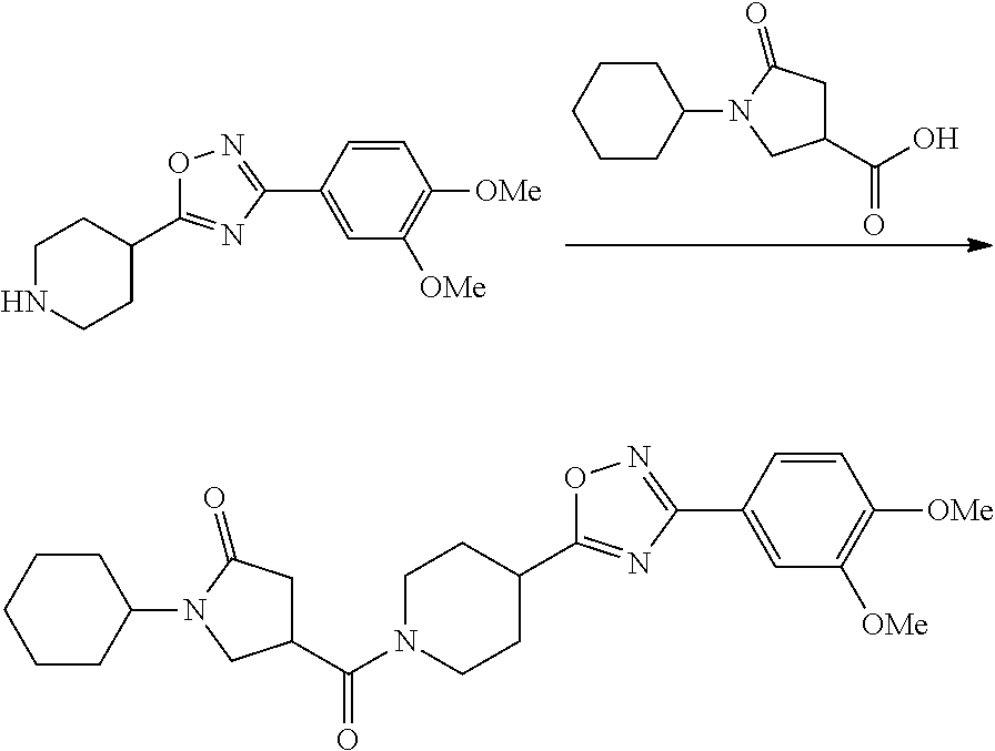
C(O)(=O)C1CC(=O)N(C2CCCCC2)C1.N1CCC(C2=NC(C3=CC([OMe])=C([OMe])C=C3)=NO2)CC1.C(N1CCC(C2=NC(C3=CC([OMe])=C([OMe])C=C3)=NO2)CC1)(=O)C1CC(=O)N(C2CCCCC2)C1
